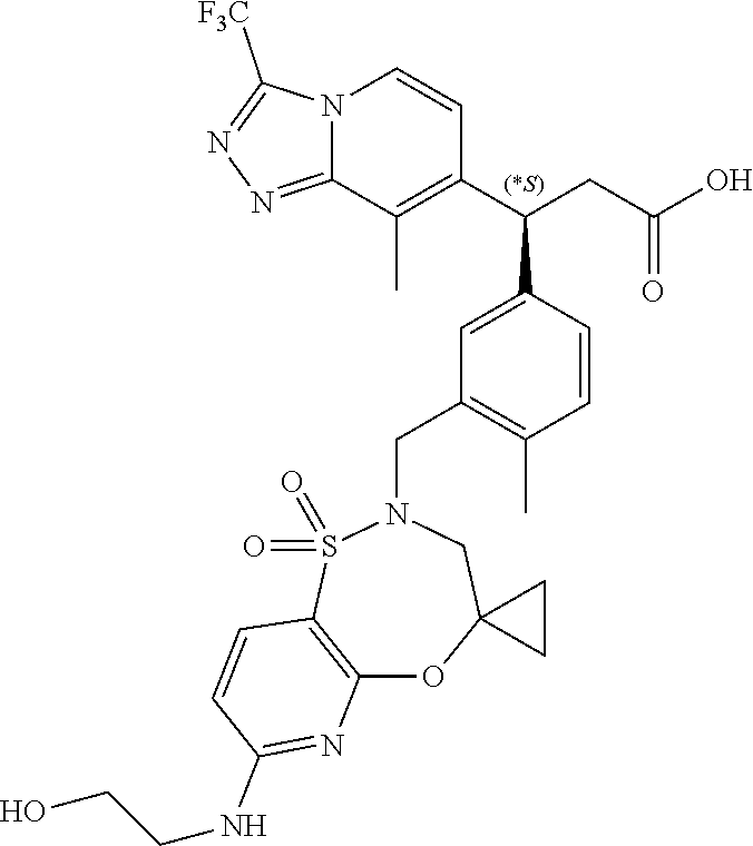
N12C(=NN=C1[F3C])C(C)=C(C(CC(O)=O)C1=CC(CN3S(=O)(=O)C4=C(OC5(C3)CC5)N=C(NCCO)C=C4)=C(C)C=C1)C=C2
